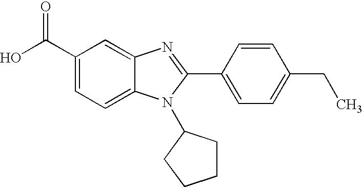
C1(C(O)=O)=CC=C2C(=C1)N=C(C1=CC=C(CC)C=C1)N2C1CCCC1
